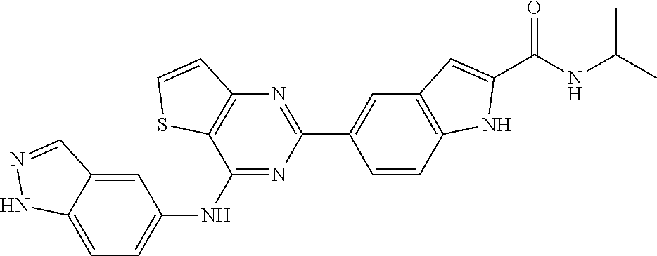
C12=C(N=C(C3=CC4=C(NC(C(=O)NC(C)C)=C4)C=C3)N=C1NC1=CC=C3C(=C1)C=NN3)C=CS2
